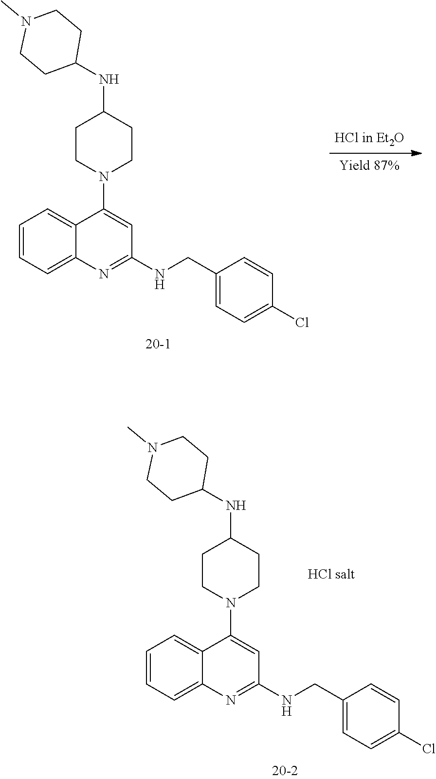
C1=CC=C2C(=C1)C(N1CCC(NC3CCN(C)CC3)CC1)=CC(NCC1=CC=C(Cl)C=C1)=N2.C1=CC=C2C(=C1)C(N1CCC(NC3CCN(C)CC3)CC1)=CC(NCC1=CC=C(Cl)C=C1)=N2
